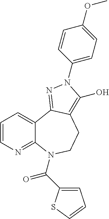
C1=CN=C2C(=C1)C1=NN(C3=CC=C(OC)C=C3)C(O)=C1CCN2C(=O)C1=CC=CS1
